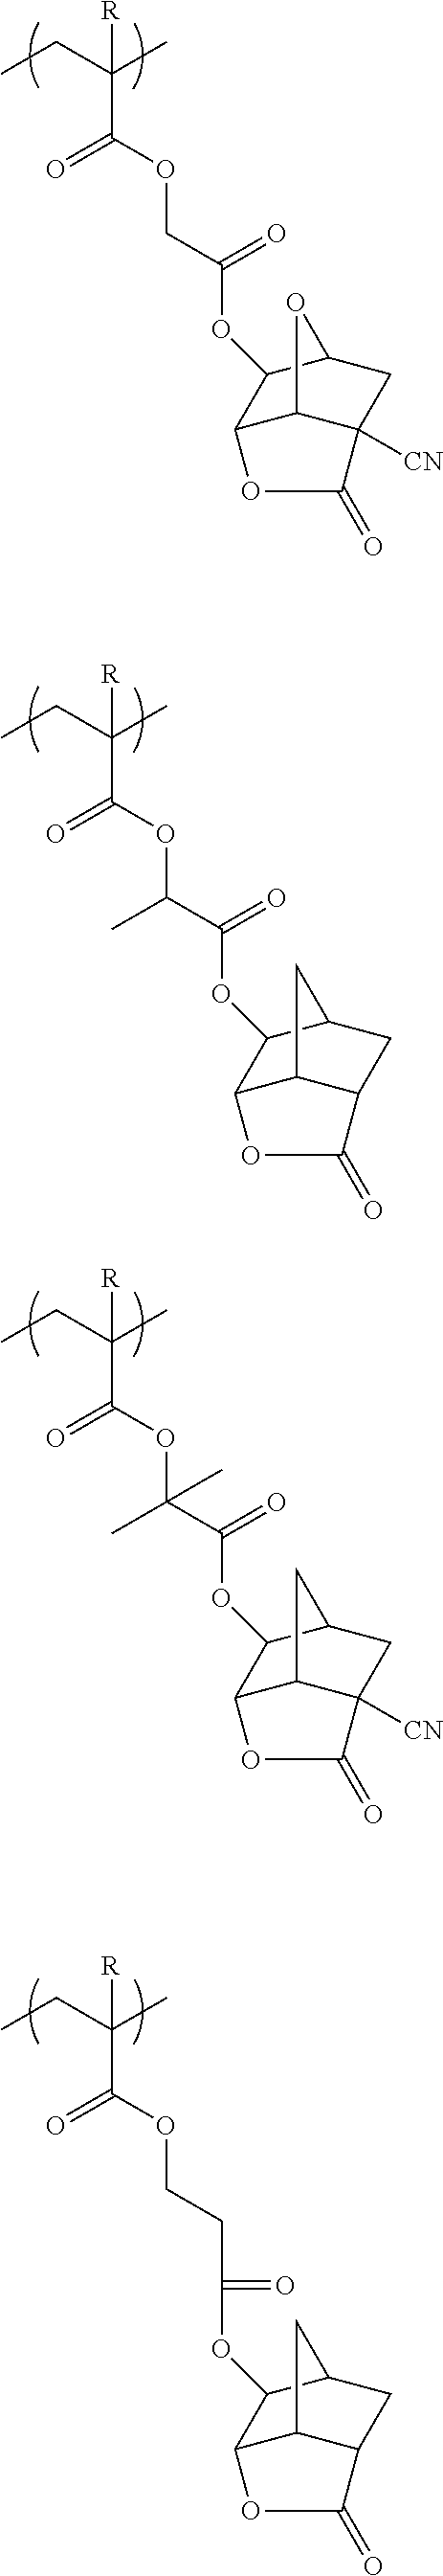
CCC(C)([R])C(=O)OCC(OC1C2C3C([CN])(CC1O3)C(=O)O2)=O.CCC(C)([R])C(=O)OC(C(OC1C2C3C(CC1C3)C(=O)O2)=O)C.CCC(C)([R])C(=O)OC(C(OC1C2C3C([CN])(CC1C3)C(=O)O2)=O)(C)C.CCC(C)([R])C(=O)OCCC(=O)OC1C2C3C(CC1C3)C(=O)O2
